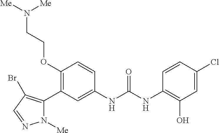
C1(OCCN([Me])[Me])=C(C2=C(Br)C=NN2[Me])C=C(NC(NC2=C(O)C=C(Cl)C=C2)=O)C=C1
